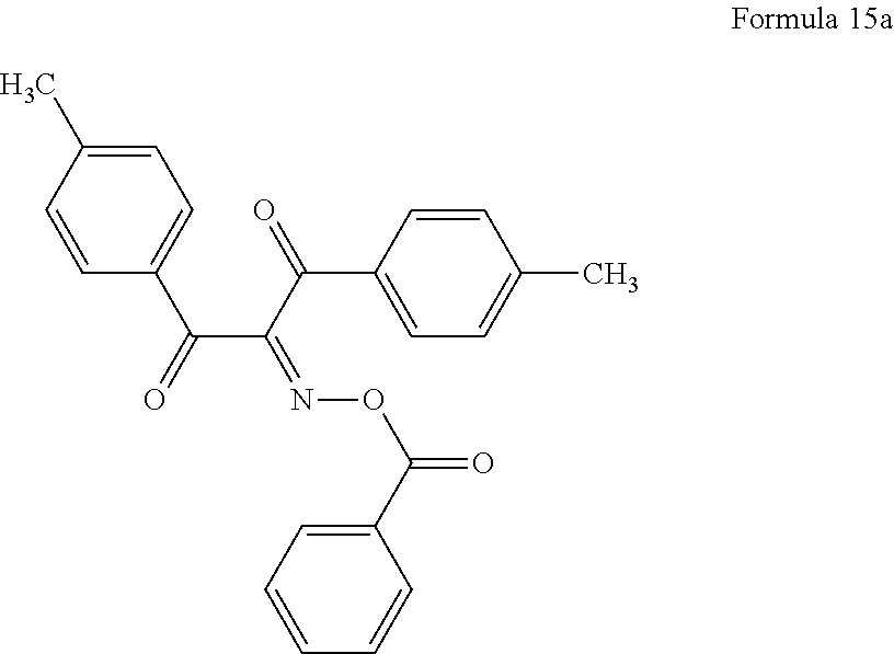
C1=C(C)C=CC(C(=O)C(C(=O)C2=CC=C(C)C=C2)=NOC(=O)C2=CC=CC=C2)=C1
